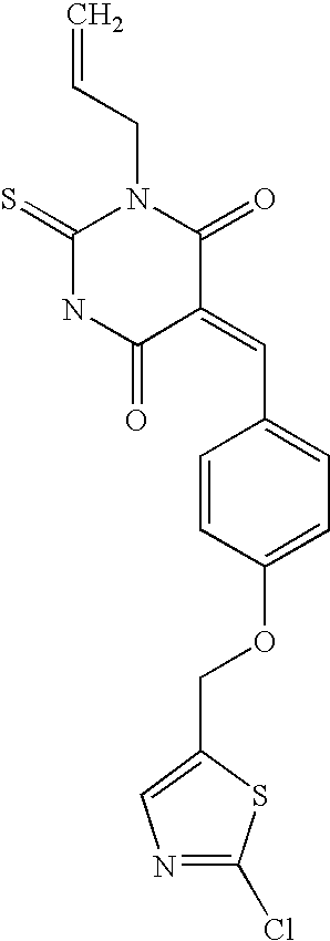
C1(=S)NC(=O)C(=CC2=CC=C(OCC3=CN=C(Cl)S3)C=C2)C(=O)N1CC=C
